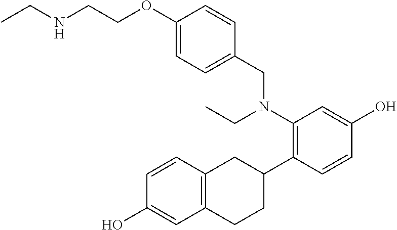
N(CCOC1=CC=C(CN(CC)C2=C(C3CC4=C(CC3)C=C(O)C=C4)C=CC(O)=C2)C=C1)CC
